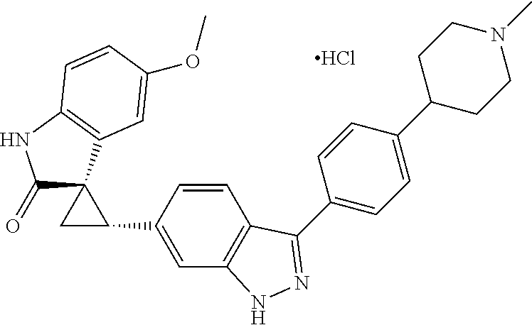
Cl.C1(C2=NNC3=C2C=CC(C2C4(C(=O)NC5=C4C=C(OC)C=C5)C2)=C3)=CC=C(C2CCN(C)CC2)C=C1
